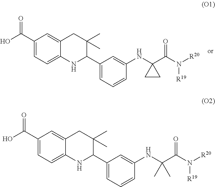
C12=CC(C(O)=O)=CC=C1NC(C1=CC=CC(NC(C(N([R19])[R20])=O)(C)C)=C1)C(C)(C)C2.C12=CC(C(O)=O)=CC=C1NC(C1=CC=CC(NC3(C(N([R19])[R20])=O)CC3)=C1)C(C)(C)C2
